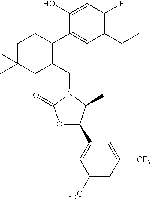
C1(CN2C(=O)OC(C3=CC([F3C])=CC([CF3])=C3)C2C)=C(C2=CC(C(C)C)=C(F)C=C2O)CCC(C)(C)C1
